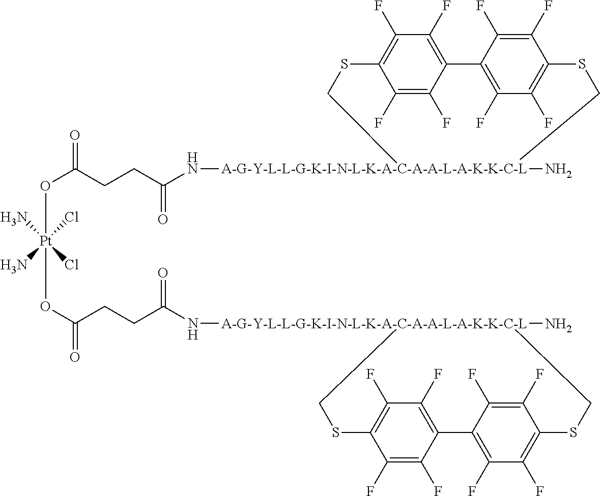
C(N[A-G-Y-L-L-G-K-I-N-L-K-A-C-A-A-L-A-K-K-C-L]1(N)CSC2=C(F)C(F)=C(C3=C(F)C(F)=C(C(F)=C3F)SC1)C(F)=C2F)(CCC(O[Pt](OC(=O)CCC(N[A-G-Y-L-L-G-K-I-N-L-K-A-C-A-A-L-A-K-K-C-L]1(N)CSC2=C(F)C(F)=C(C3=C(F)C(F)=C(C(F)=C3F)SC1)C(F)=C2F)=O)(Cl)(N)(Cl)N)=O)=O
